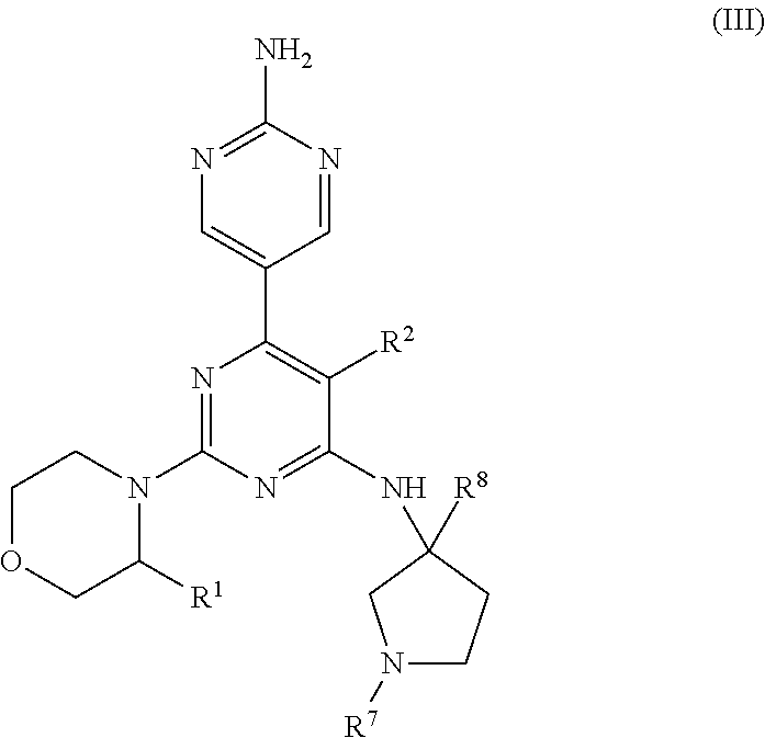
N1=C(N2C([R1])COCC2)N=C(NC2([R8])CN([R7])CC2)C([R2])=C1C1=CN=C(N)N=C1
